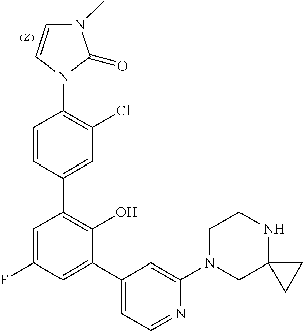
C1=CC(C2=C(O)C(C3=CC=NC(N4CC5(NCC4)CC5)=C3)=CC(F)=C2)=CC(Cl)=C1N1C(=O)N(C)C=C1
